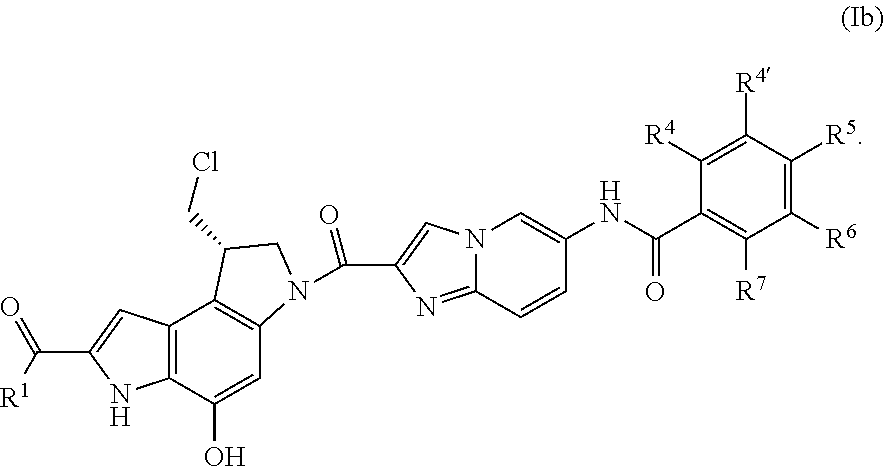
C12=C(C(O)=CC3=C1C(CCl)CN3C(C1=CN3C(=N1)C=CC(NC(C1=C([R7])C([R6])=C([R5])C([R4])=C1[R4])=O)=C3)=O)NC(C([R1])=O)=C2
